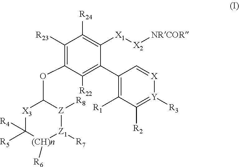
C1([R23])=C(OC2[X3]C([R4])([R5])[(CH)n]([R6])[Z1]([R7])[Z]2[R8])C([R22])=C(C2=C([R1])C([R2])=[Y]([R3])[X]=C2)C([X1][X2][NRCOR])=C1[R24]
